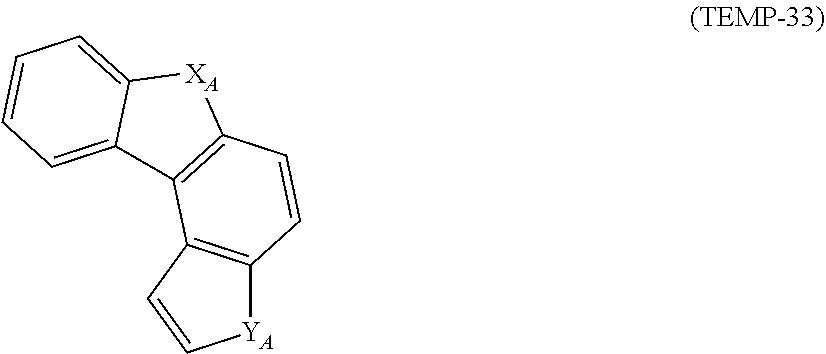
[YA]1C2=C(C=C1)C1=C(C=C2)[XA]C2=CC=CC=C12
